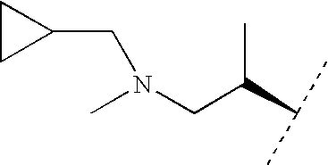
N(CC(C(C)C)C)(CC1CC1)C
